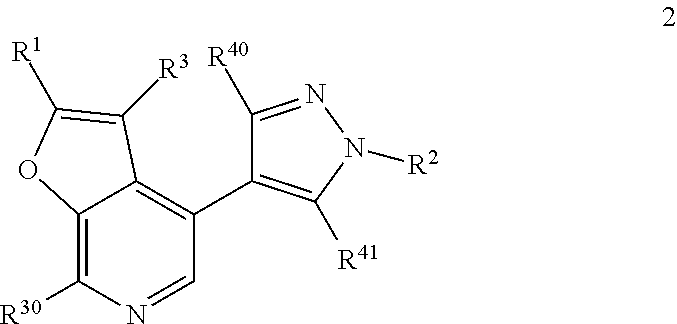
C12=C([R30])N=CC(C3=C([R41])N([R2])N=C3[R40])=C1C([R3])=C([R1])O2
